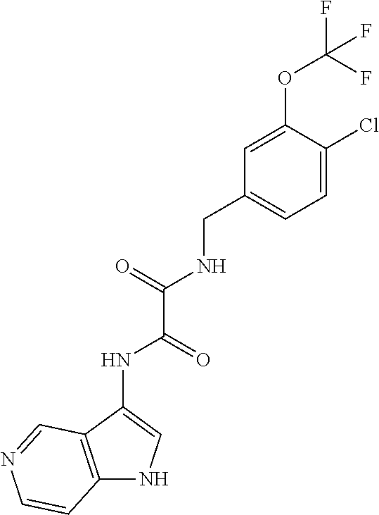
C(NC(C(NC1=CNC2=C1C=NC=C2)=O)=O)C1=CC=C(Cl)C(OC(F)(F)F)=C1
